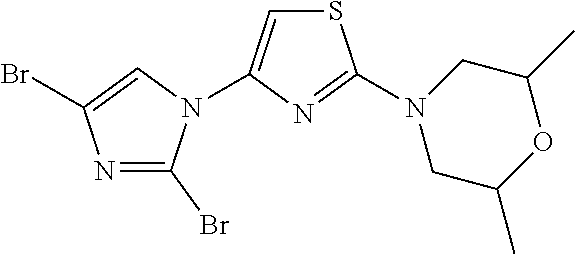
N1=C(Br)N(C2=CSC(N3CC(C)OC(C)C3)=N2)C=C1Br
